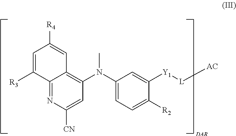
N(C)(C1=CC=C([R2])C([Y1][L][AC])=C1)C1=C2C(=NC([CN])=C1)C([R3])=CC([R4])=C2
